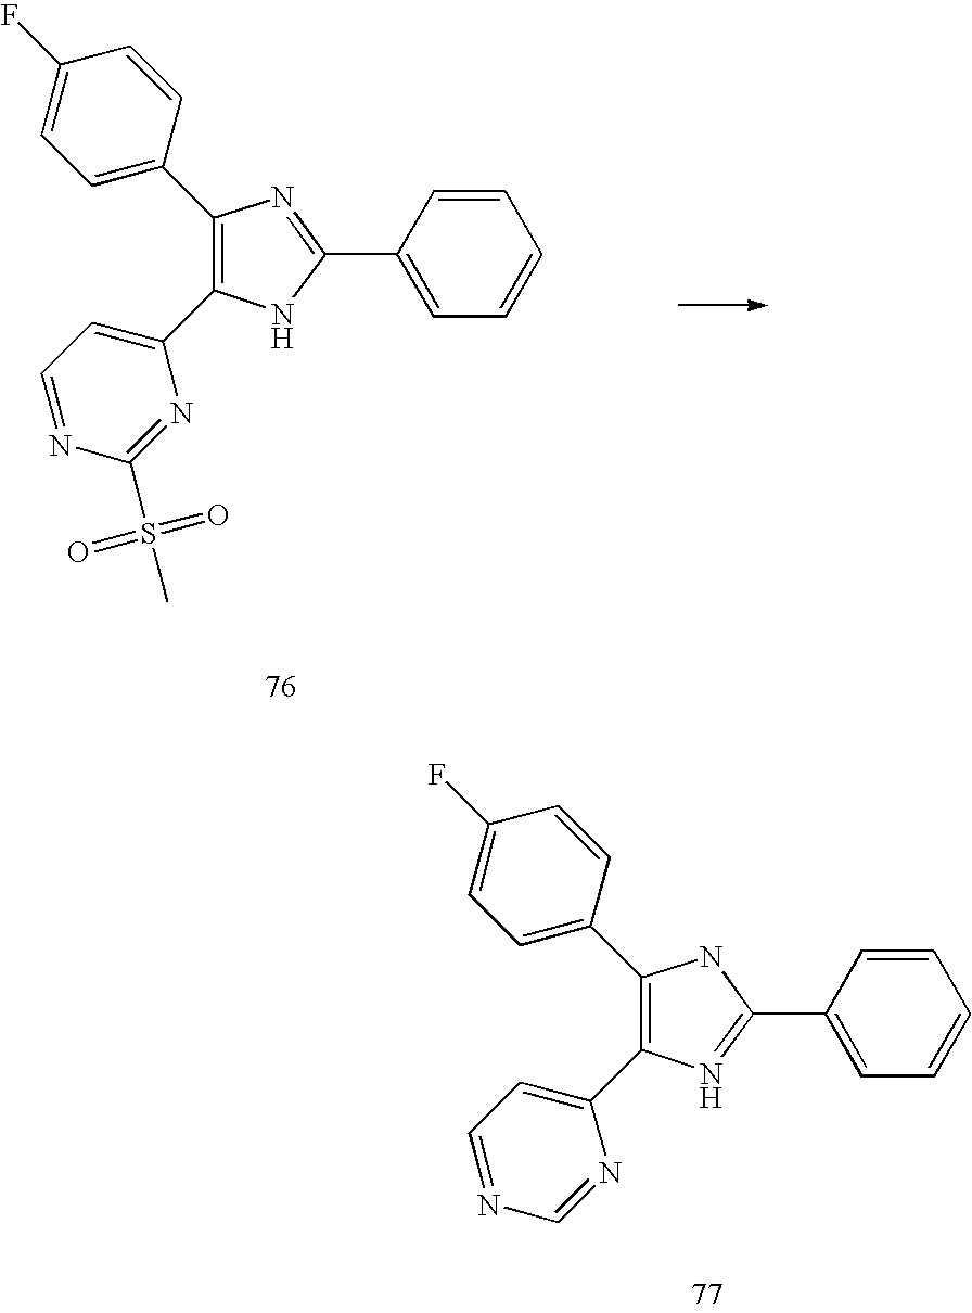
C1(C2=CC=C(F)C=C2)=C(C2=CC=NC=N2)N=C(C2=CC=CC=C2)N1.C1(C2=CC=C(F)C=C2)=C(C2=CC=NC(S(C)(=O)=O)=N2)NC(C2=CC=CC=C2)=N1
